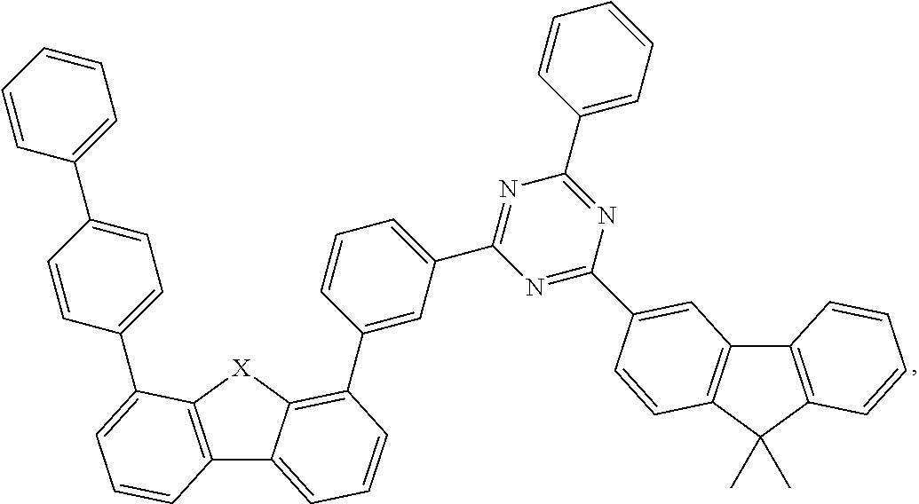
C12=C([X]C3=C(C4=CC(C5=NC(C6=CC=CC=C6)=NC(C6=CC7=C(C(C)(C)C8=C7C=CC=C8)C=C6)=N5)=CC=C4)C=CC=C13)C(C1=CC=C(C3=CC=CC=C3)C=C1)=CC=C2
